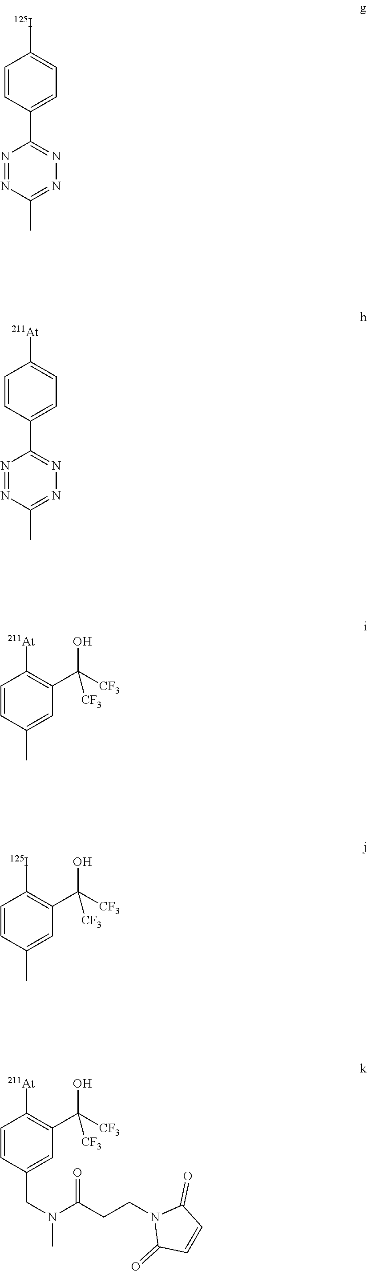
C1=CC(C2=NN=C(C)N=N2)=CC=C1[125I].C1=CC(C2=NN=C(C)N=N2)=CC=C1[At].C1=CC(C)=CC(C([CF3])(O)[CF3])=C1[At].C1=CC(C)=CC(C([CF3])(O)[CF3])=C1[125I].C1=CC(CN(C)C(CCN2C(=O)C=CC2=O)=O)=CC(C([CF3])(O)[CF3])=C1[At]
